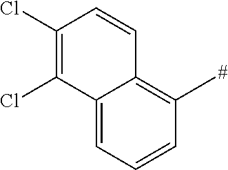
C1(Cl)=C(Cl)C2=CC=CC(C)=C2C=C1
